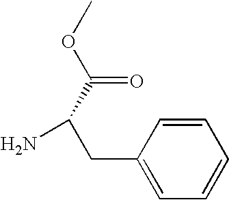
C1=CC(CC(N)C(OC)=O)=CC=C1
